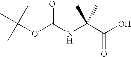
O(C(NC(C(O)=O)(C)C)=O)C(C)(C)C
